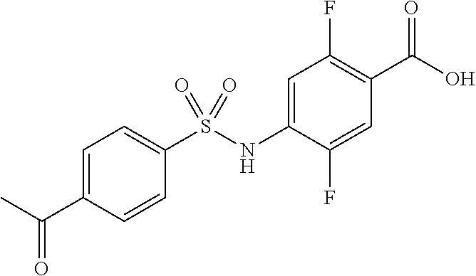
OC(=O)C1=C(F)C=C(NS(C2=CC=C(C(C)=O)C=C2)(=O)=O)C(F)=C1
